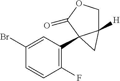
C1(Br)=CC(C23C([H])(COC2=O)C3)=C(F)C=C1
